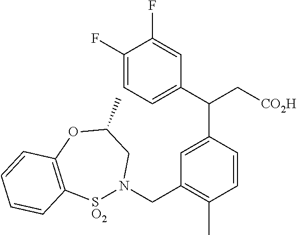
C1(F)=CC=C(C(C2=CC(CN3[SO2]C4=C(OC(C)C3)C=CC=C4)=C(C)C=C2)C[CO2H])C=C1F
